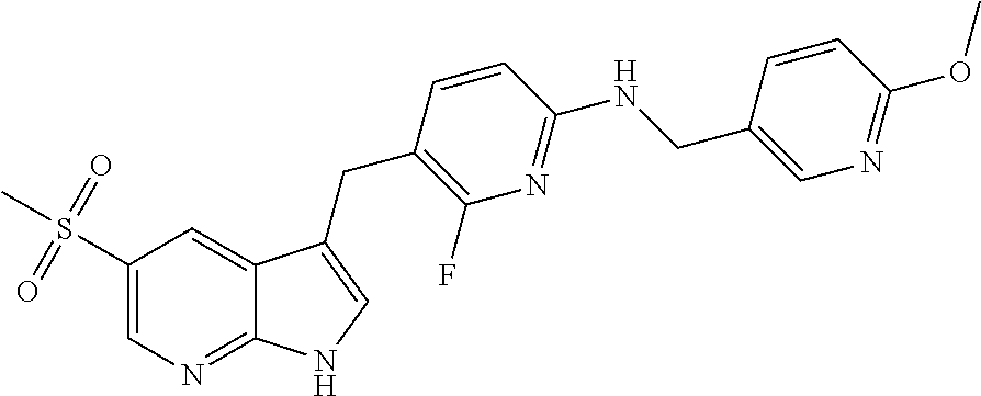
C1(S(=O)(=O)C)=CN=C2C(=C1)C(CC1=C(F)N=C(NCC3=CN=C(OC)C=C3)C=C1)=CN2
